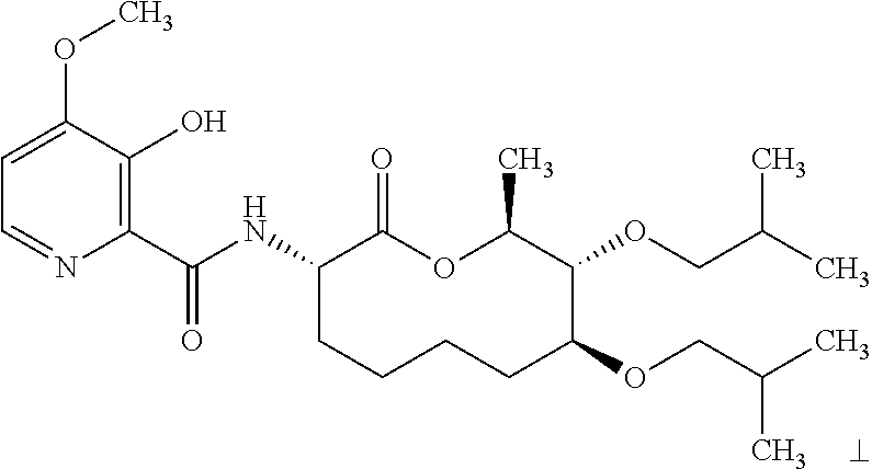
C1(C(NC2CCCCC(OCC(C)C)C(OCC(C)C)C(C)OC2=O)=O)=C(O)C(OC)=CC=N1
